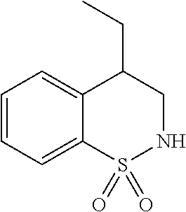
C1=CC=C2C(=C1)C(CC)CNS2(=O)=O
